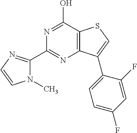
C1(C2=NC=CN2C)=NC2=C(C(O)=N1)SC=C2C1=CC=C(F)C=C1F
